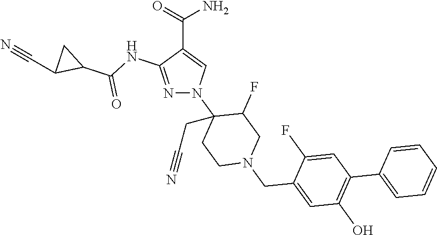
C(C1=CN(C2(CC#N)CCN(CC3=CC(O)=C(C4=CC=CC=C4)C=C3F)CC2F)N=C1NC(C1CC1C#N)=O)(=O)N
